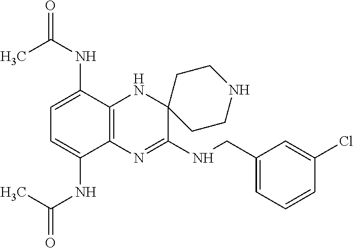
C12=C(N=C(NCC3=CC=CC(Cl)=C3)C3(N1)CCNCC3)C(NC(=O)C)=CC=C2NC(=O)C
